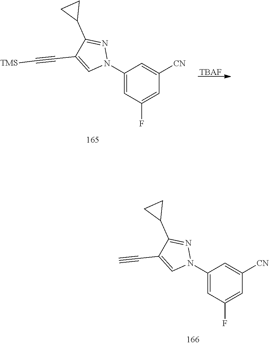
C1([CN])=CC(N2C=C(C#C)C(C3CC3)=N2)=CC(F)=C1.C1([CN])=CC(N2C=C(C#C[TMS])C(C3CC3)=N2)=CC(F)=C1.[TBAF]
